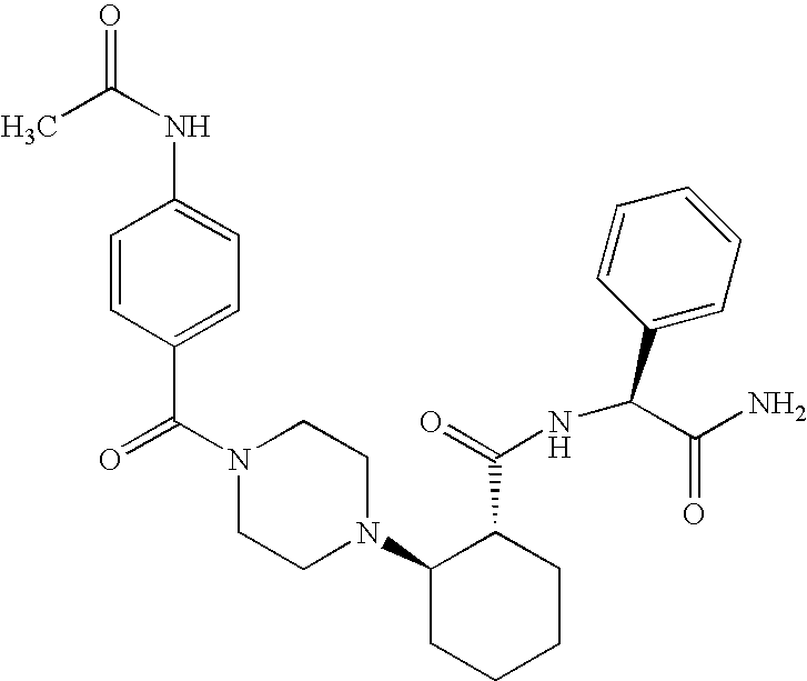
C(N1CCN(C2CCCCC2C(=O)NC(C2=CC=CC=C2)C(N)=O)CC1)(=O)C1=CC=C(NC(C)=O)C=C1
